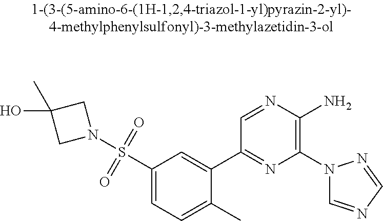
C1(S(N2CC(O)(C)C2)(=O)=O)=CC=C(C)C(C2=NC(N3C=NC=N3)=C(N)N=C2)=C1
